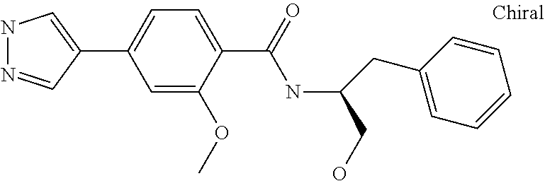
C1(C2=CNN=C2)=CC=C(C(=O)NC(CO)CC2=CC=CC=C2)C(OC)=C1
